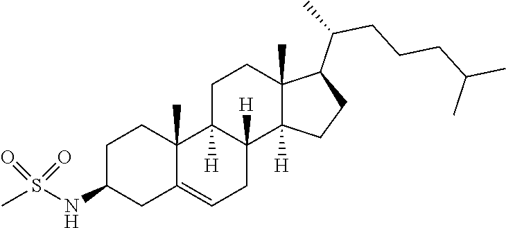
C1C(NS(C)(=O)=O)CC2=CCC3([H])C([H])(C2(C)C1)CCC1(C)C3([H])CCC1C(C)CCCC(C)C
